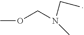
COCN(C)CC
